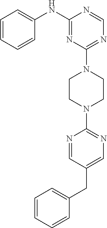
C1=CC=CC=C1CC1=CN=C(N2CCN(C3=NC=NC(NC4=CC=CC=C4)=N3)CC2)N=C1
